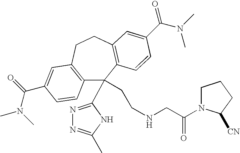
C12=C(CCC3=C(C1(CCNCC(=O)N1CCCC1[CN])C1=NN=C(C)N1)C=CC(C(=O)N(C)C)=C3)C=C(C(N(C)C)=O)C=C2
